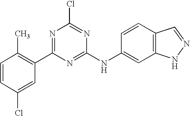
C1=CC(Cl)=CC(C2=NC(Cl)=NC(NC3=CC4=C(C=C3)C=NN4)=N2)=C1C
